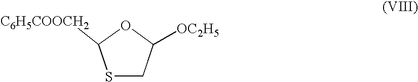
S1CC([OC2H5])OC1[C6H5COOCH2]
